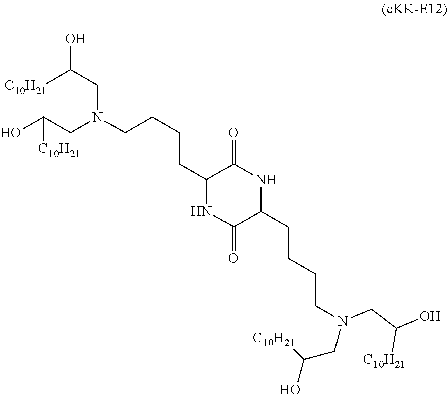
[C10H21]C(CN(CC(O)[C10H21])CCCCC1C(=O)NC(CCCCN(CC([C10H21])O)CC([C10H21])O)C(=O)N1)O
